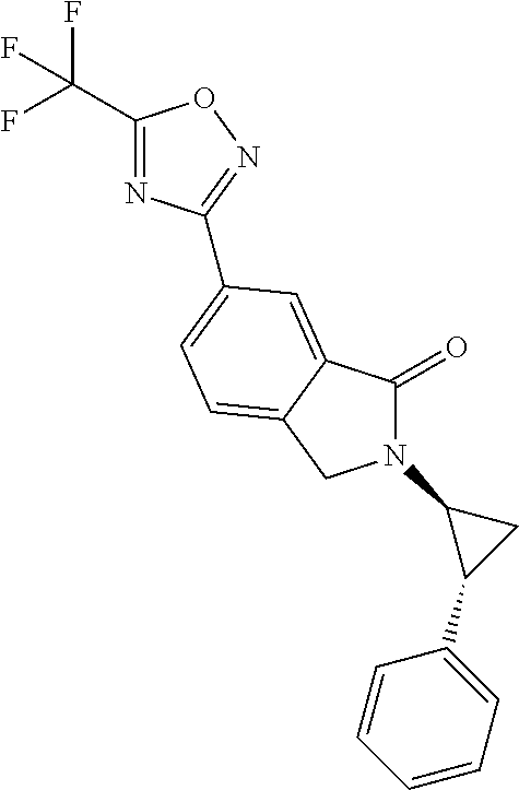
C1(C(F)(F)F)=NC(C2=CC=C3C(=C2)C(=O)N(C2C(C4=CC=CC=C4)C2)C3)=NO1
